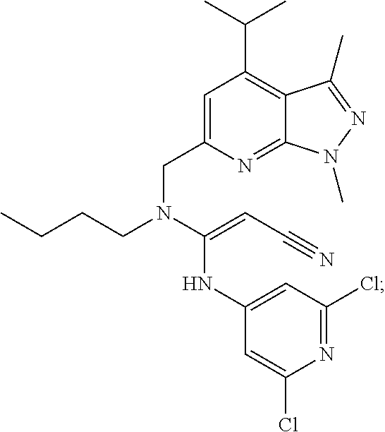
C1=C(CN(CCCC)C(=CC#N)NC2=CC(Cl)=NC(Cl)=C2)N=C2C(=C1C(C)C)C(C)=NN2C
